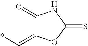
C1(=O)C(=C*)OC(=S)N1
